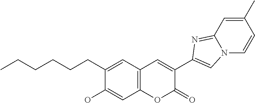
CCCCCCC1=CC2=C(C=C1O)OC(=O)C(C1=CN3C(=N1)C=C(C)C=C3)=C2
